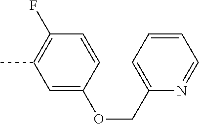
C1=C(OCC2=CC=CC=N2)C=CC(F)=C1C
